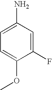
C1=C(N)C=C(F)C(OC)=C1
